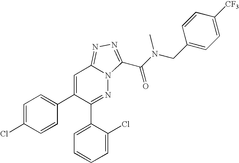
C1=C(Cl)C=CC(C2=CC3=NN=C(C(N(CC4=CC=C([CF3])C=C4)C)=O)N3N=C2C2=CC=CC=C2Cl)=C1
